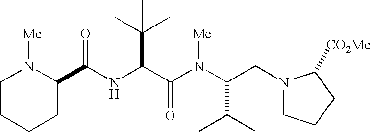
N(C(C(N(C(CN1CCCC1[CO2Me])C(C)C)[Me])=O)C(C)(C)C)C(C1N([Me])CCCC1)=O
